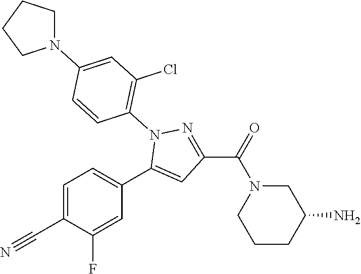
C1=C(C#N)C(F)=CC(C2=CC(C(=O)N3CCCC(N)C3)=NN2C2=C(Cl)C=C(N3CCCC3)C=C2)=C1
